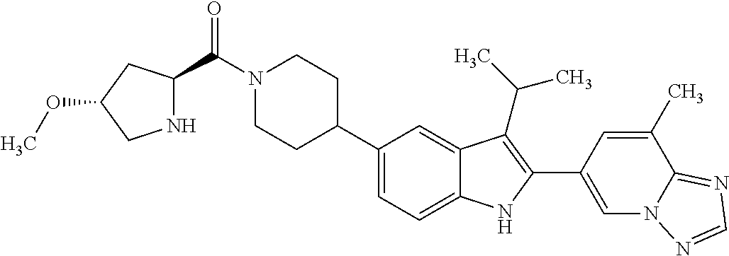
C(N1CCC(C2=CC=C3C(=C2)C(C(C)C)=C(C2=CN4C(=NC=N4)C(C)=C2)N3)CC1)(=O)C1NCC(OC)C1
